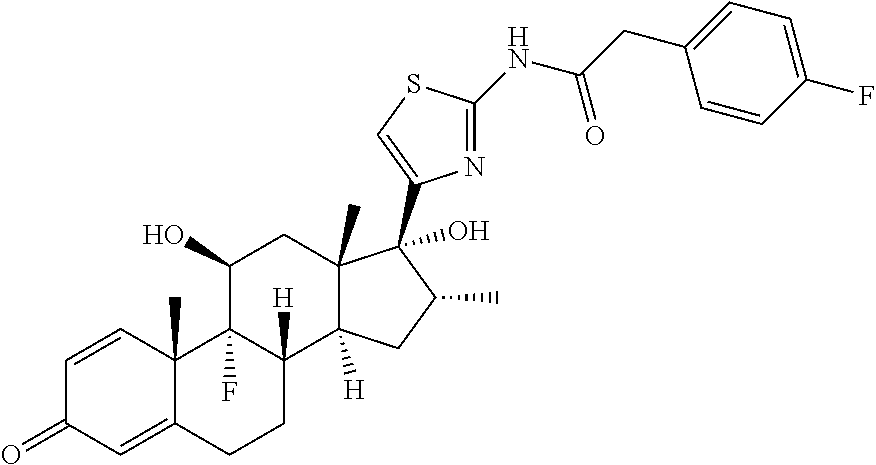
C1=CC2(C)C(=CC1=O)CCC1([H])C2(F)C(O)CC2(C)C1([H])CC(C)C2(O)C1=CSC(NC(CC2=CC=C(F)C=C2)=O)=N1
